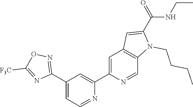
N1=CC=C(C2=NOC([F3C])=N2)C=C1C1=CC2=C(C=N1)N(CCCC)C(C(=O)NCC)=C2
